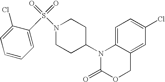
C1=C2C(=CC(Cl)=C1)COC(=O)N2C1CCN(S(=O)(=O)C2=CC=CC=C2Cl)CC1
